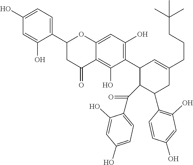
C12=CC(O)=C(C3C(C(=O)C4=CC=C(O)C=C4O)C(C4=C(O)C=C(O)C=C4)CC(CCCC(C)(C)C)=C3)C(O)=C1C(=O)CC(C1=CC=C(O)C=C1O)O2
